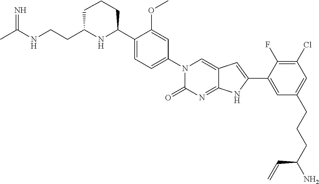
CC(NCCC1NC(C2=CC=C(N3C(=O)N=C4C(=C3)C=C(C3=CC(CCCC(N)C=C)=CC(Cl)=C3F)N4)C=C2OC)CCC1)=N
